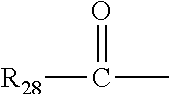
[R28]C(=O)C
